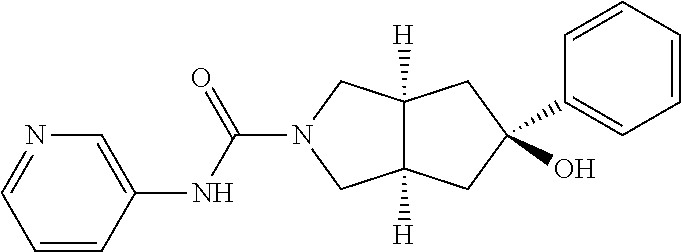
C12([H])C([H])(CC(O)(C3=CC=CC=C3)C1)CN(C(NC1=CN=CC=C1)=O)C2
